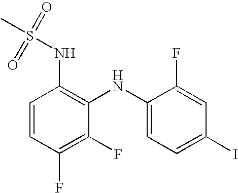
C1=CC(F)=C(F)C(NC2=CC=C(I)C=C2F)=C1NS(=O)(=O)C
